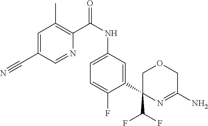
C1=C(C#N)C=NC(C(NC2=CC=C(F)C(C3(C(F)F)COCC(N)=N3)=C2)=O)=C1C
